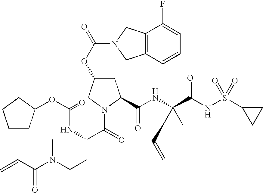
O(C1CC(C(NC2(C(NS(C3CC3)(=O)=O)=O)C(C=C)C2)=O)N(C(=O)C(NC(OC2CCCC2)=O)CCN(C(C=C)=O)C)C1)C(=O)N1CC2=C(C1)C=CC=C2F
